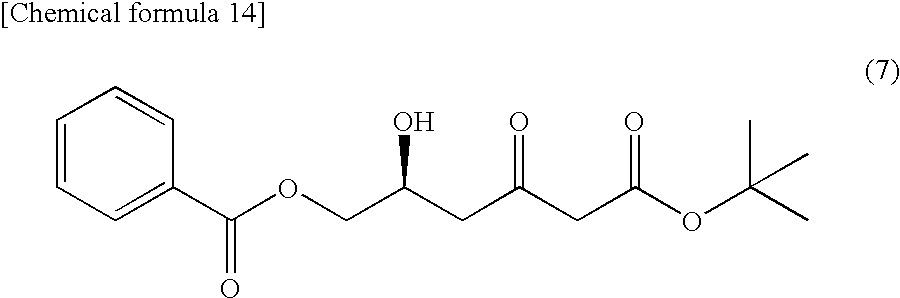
C1=CC=C(C(OCC(CC(CC(OC(C)(C)C)=O)=O)O)=O)C=C1
